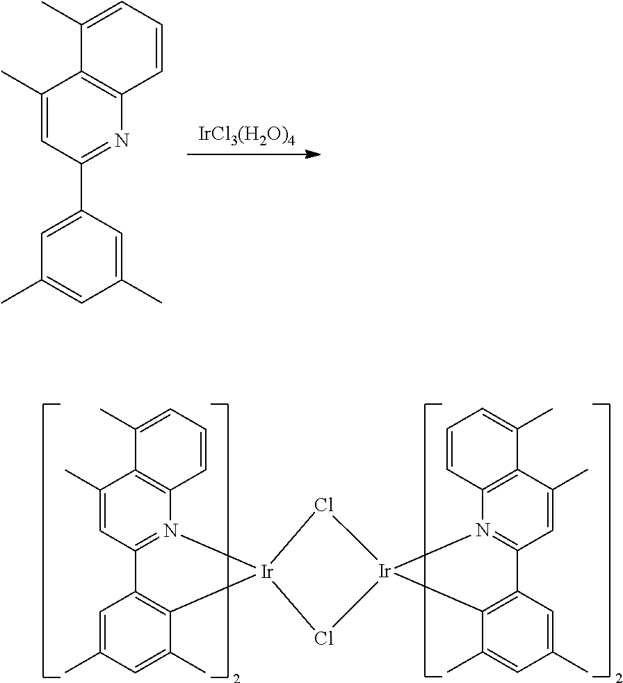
[IrCl3(H2O)4].C1(C)=CC(C2=CC(C)=CC(C)=C2)=NC2=C1C(C)=CC=C2.C1(C)=CC2=N(C3=C1C(C)=CC=C3)[Ir]1(C3=C2C=C(C)C=C3C)Cl[Ir]2(N3=C(C=C(C)C4=C3C=CC=C4C)C3=C2C(C)=CC(C)=C3)Cl1
